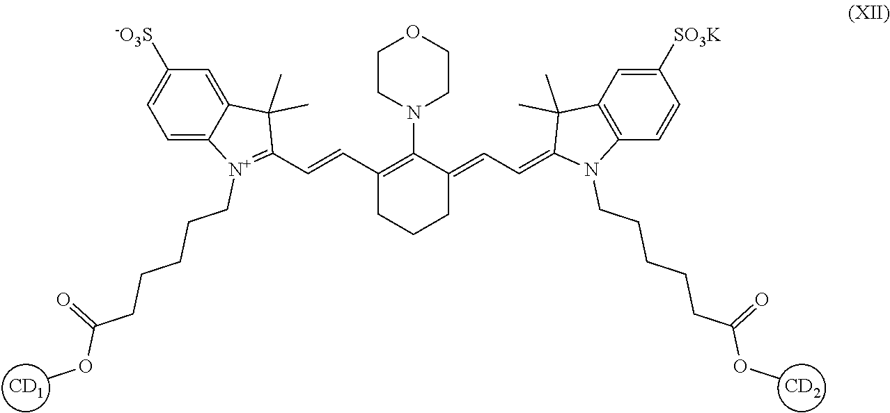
[CD2].[CD1].N1(C2=C(C=CC3=[N+](CCCCCC(OC)=O)C4=CC=C([-O3S])C=C4C3(C)C)CCCC2=CC=C2N(CCCCCC(OC)=O)C3=C(C2(C)C)C=C([SO3K])C=C3)CCOCC1
